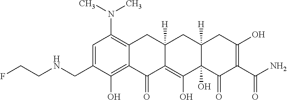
C1=C(CNCCF)C(O)=C2C(=C1N(C)C)CC1([H])C(=C(O)C3(O)C([H])(C1)CC(O)=C(C(N)=O)C3=O)C2=O
